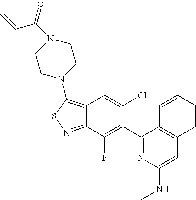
C12=C(N3CCN(C(C=C)=O)CC3)SN=C1C(F)=C(C1=NC(NC)=CC3=C1C=CC=C3)C(Cl)=C2
